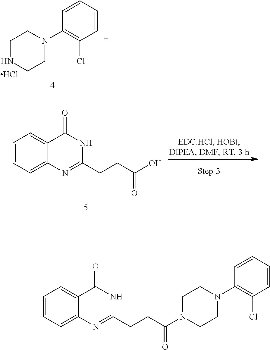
C1NCCN(C2=C(Cl)C=CC=C2)C1.Cl.C1=CC=C2C(=C1)C(=O)NC(CCC(O)=O)=N2.C1=CC=C2C(=C1)C(=O)NC(CCC(N1CCN(C3=C(Cl)C=CC=C3)CC1)=O)=N2
